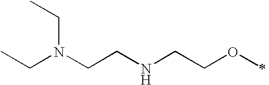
CCN(CC)CCNCCOC
